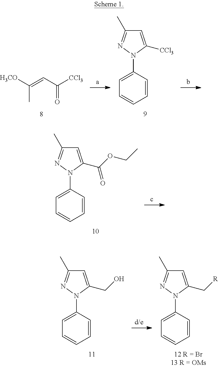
[H3CO]C(=CC([CCl3])=O)C.C1=C(N2C([CCl3])=CC(C)=N2)C=CC=C1.C1=C(N2C(C(OCC)=O)=CC(C)=N2)C=CC=C1.C1=C(N2C(CO)=CC(C)=N2)C=CC=C1.C1=C(N2C(C[R])=CC(C)=N2)C=CC=C1
